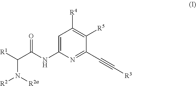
C1=C(NC(C(N([R2])[R2a])[R1])=O)N=C(C#C[R3])C([R5])=C1[R4]
